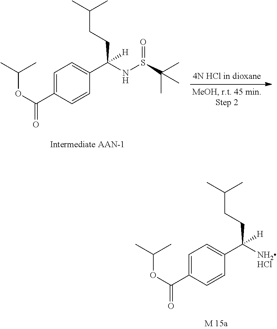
C1=C(C(OC(C)C)=O)C=CC(C(NS(C(C)(C)C)=O)(CCC(C)C)[H])=C1.C1=C(C(OC(C)C)=O)C=CC(C([NH2HCl])(CCC(C)C)[H])=C1
